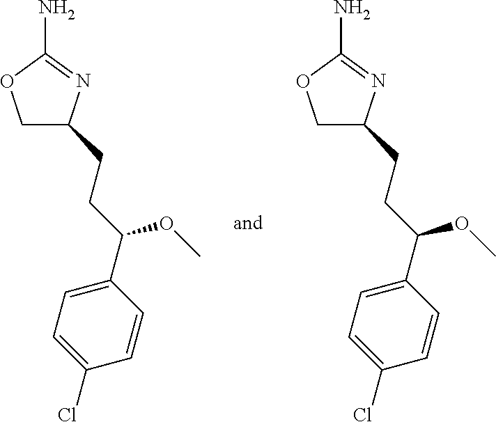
C1C(CCC(C2=CC=C(Cl)C=C2)OC)N=C(N)O1.C1C(CCC(C2=CC=C(Cl)C=C2)OC)N=C(N)O1
